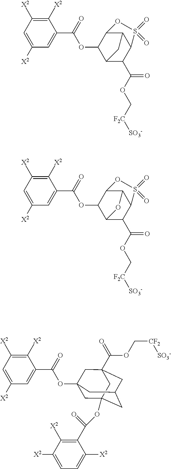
C1=C([X2])C=C(C(=O)OC2C3C(C(OC[F2C][SO3-])=O)C4C(C2OS4(=O)=O)C3)C([X2])=C1[X2].C1=C([X2])C=C(C(=O)OC2C3C(C(OC[F2C][SO3-])=O)C4C(C2OS4(=O)=O)O3)C([X2])=C1[X2].C1=C([X2])C=C(C(=O)OC23CC4(OC(C5=C([X2])C([X2])=CC=C5[X2])=O)CC(CC(C(OC[CF2][SO3-])=O)(C2)C4)C3)C([X2])=C1[X2]
